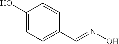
C1(O)=CC=C(C=NO)C=C1
